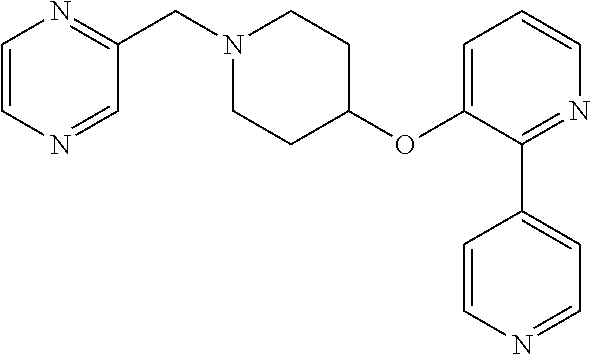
C1=CN=CC(CN2CCC(OC3=CC=CN=C3C3=CC=NC=C3)CC2)=N1
